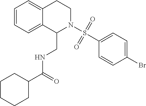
C1=CC=C2C(=C1)CCN(S(C1=CC=C(Br)C=C1)(=O)=O)C2CNC(C1CCCCC1)=O
